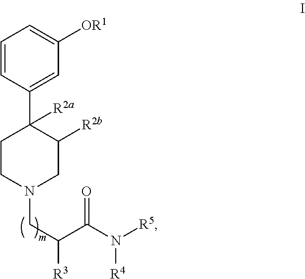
C1=CC(C2([R2a])CCN(CC([R3])C(N([R5])[R4])=O)CC2[R2b])=CC([OR1])=C1
